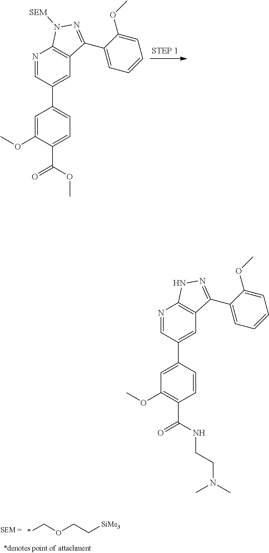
N1=CC(C2=CC=C(C(=O)OC)C(OC)=C2)=CC2=C1N([SEM])N=C2C1=CC=CC=C1OC.*COCC[SiMe3].N1=CC(C2=CC(OC)=C(C(=O)NCCN(C)C)C=C2)=CC2=C1NN=C2C1=CC=CC=C1OC
